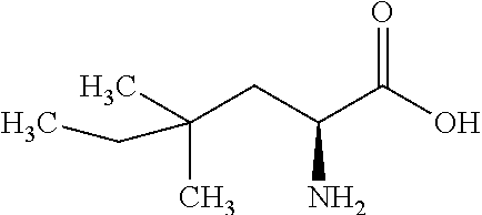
OC(C(CC(C)(C)CC)N)=O
